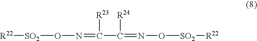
[SO2](ON=C(C(=NO[SO2][R22])[R24])[R23])[R22]
